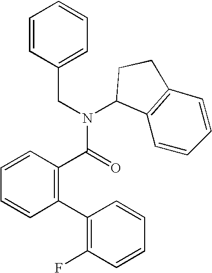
C1=CC=CC(C(N(CC2=CC=CC=C2)C2CCC3=C2C=CC=C3)=O)=C1C1=C(F)C=CC=C1
